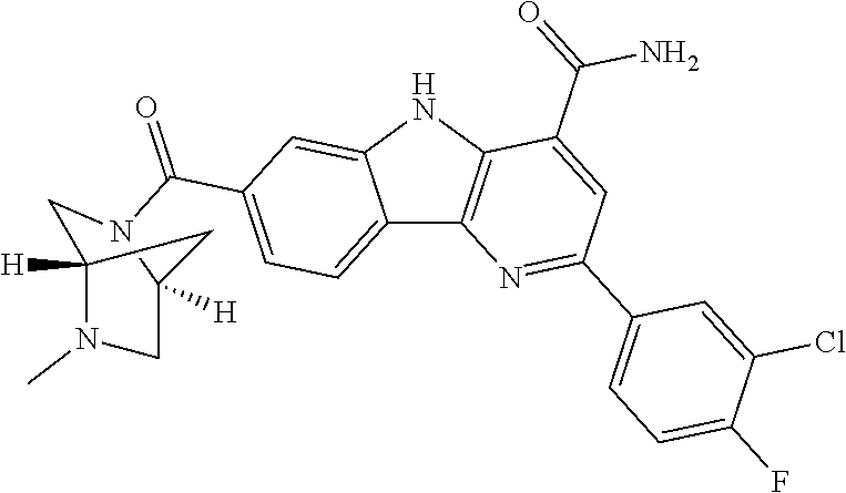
C12=CC=C(C(=O)N3CC4([H])N(C)CC3([H])C4)C=C1NC1=C2N=C(C2=CC=C(F)C(Cl)=C2)C=C1C(=O)N
